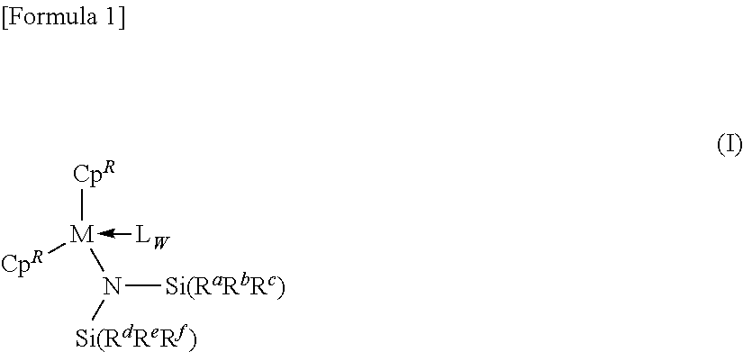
[CpR][M](-[LW])(N([Si(RdReRf)])[Si(RaRbRc)])[CpR]
